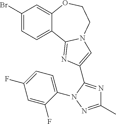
C1(Br)=CC=C2C(=C1)OCCN1C2=NC(C2=NC(C)=NN2C2=CC=C(F)C=C2F)=C1
